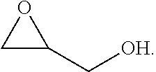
C1C(C[OH])O1
